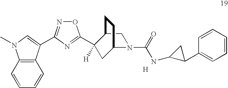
C1=CC=CC2=C1N(C)C=C2C1=NOC(C2([H])C3CCC(N(C(=O)NC4C(C5=CC=CC=C5)C4)C3)C2)=N1.[H]
